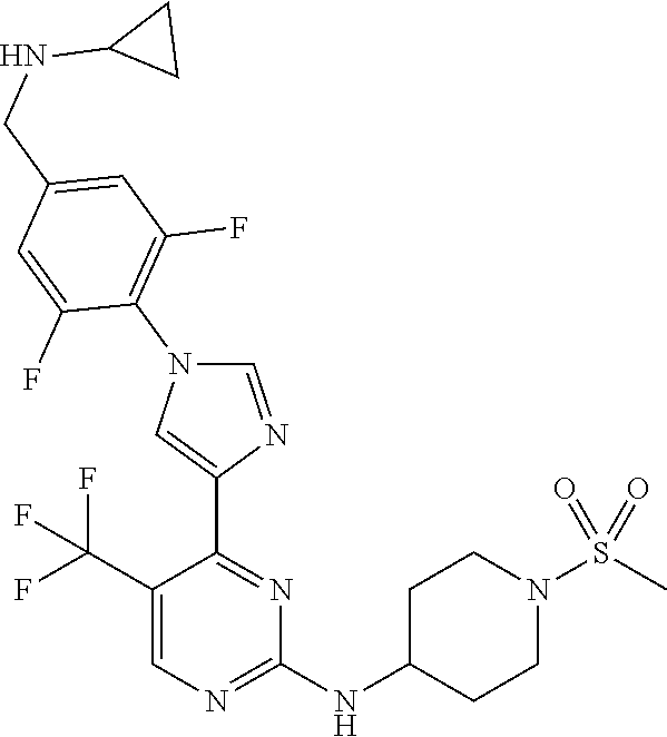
C1=C(C(F)(F)F)C(C2=CN(C3=C(F)C=C(CNC4CC4)C=C3F)C=N2)=NC(NC2CCN(S(C)(=O)=O)CC2)=N1
